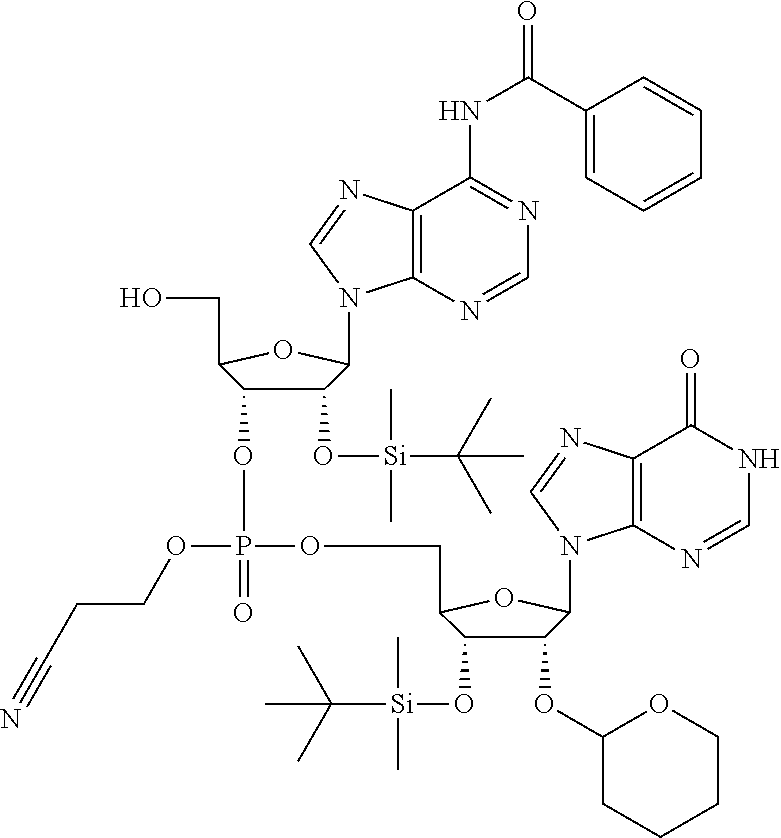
C1(O[Si](C)(C)C(C)(C)C)C(OP(OCCC#N)(OCC2C(O[Si](C)(C)C(C)(C)C)C(OC3CCCCO3)C(N3C4=C(N=C3)C(=O)NC=N4)O2)=O)C(CO)OC1N1C2=C(C(NC(C3=CC=CC=C3)=O)=NC=N2)N=C1
